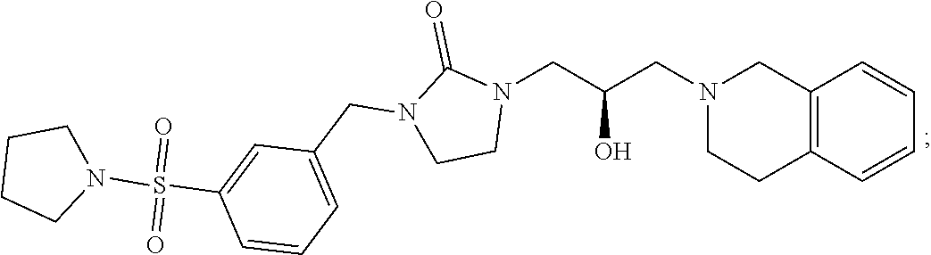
C12=C(C=CC=C1)CCN(CC(CN1C(=O)N(CC3=CC=CC(S(=O)(=O)N4CCCC4)=C3)CC1)O)C2
